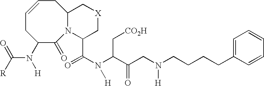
C1(=O)N2C(CC=CCC1N(C([R])=O)[H])C[X]CC2C(N(C(C(CN(CCCCC1=CC=CC=C1)[H])=O)C[CO2H])[H])=O
